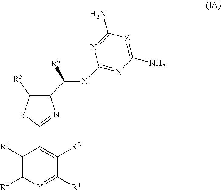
C1(C([X]C2=NC([NH2])=[Z]C(N)=N2)[R6])=C([R5])SC(C2=C([R2])C([R1])=[Y]C([R4])=C2[R3])=N1
